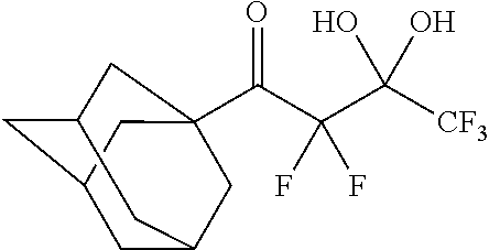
C(C(C([CF3])(O)O)(F)F)(=O)C12CC3CC(CC(C1)C3)C2
